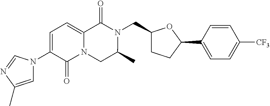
C1(CN2C(=O)C3=CC=C(N4C=C(C)N=C4)C(=O)N3CC2C)CCC(C2=CC=C([CF3])C=C2)O1
